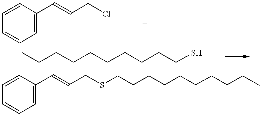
C1=CC(C=CCCl)=CC=C1.CCCCCCCCCCS.C(CCCCCCCCC)SCC=CC1=CC=CC=C1
